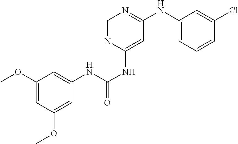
C1=NC(NC(=O)NC2=CC(OC)=CC(OC)=C2)=CC(NC2=CC=CC(Cl)=C2)=N1
